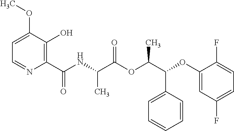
N(C(C(OC(C(OC1=CC(F)=CC=C1F)C1=CC=CC=C1)C)=O)C)C(C1=C(O)C(OC)=CC=N1)=O
